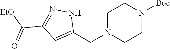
C1N(CC2=CC(C([EtO])=O)=NN2)CCN([Boc])C1
